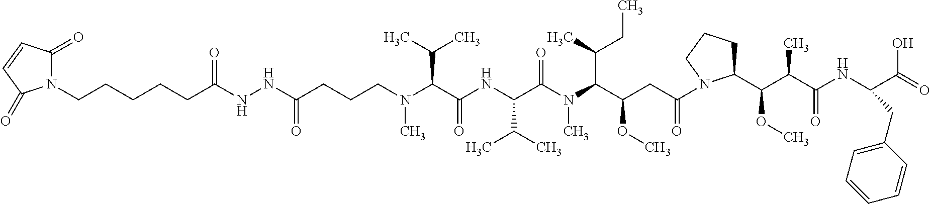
C(C(C(N(C(C(NC(C(N(CCCC(NNC(CCCCCN1C(=O)C=CC1=O)=O)=O)C)C(C)C)=O)C(C)C)=O)C)C(C)CC)OC)C(=O)N1C(C(C(C(NC(C(=O)O)CC2=CC=CC=C2)=O)C)OC)CCC1
